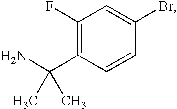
C1(F)=C(C(N)(C)C)C=CC(Br)=C1
